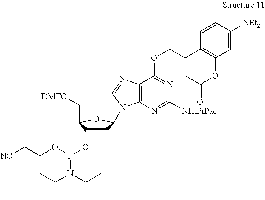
C1=C([NEt2])C=CC2=C1OC(=O)C=C2COC1=NC([NHiPrPac])=NC2=C1N=CN2C1CC(OP(N(C(C)C)C(C)C)OCC[NC])C(C[DMTO])O1
